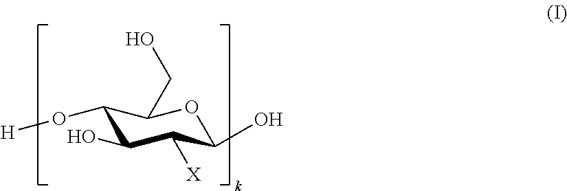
C1(O[H])C(O)C([X])C(O)OC1CO
